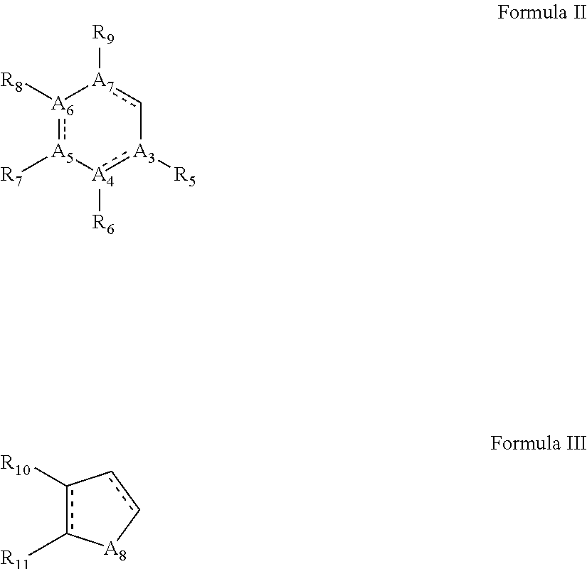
[A6]1([R8]):[A5]([R7])[A4]([R6]):[A3]([R5])-c[A7]1[R9].c1([R10])c([R11])[A8]cc-1
